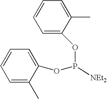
C1=C(OP(OC2=CC=CC=C2C)[NEt2])C(C)=CC=C1
